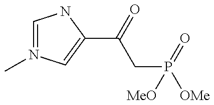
C1=N(C)C=C(C(CP(=O)([OMe])[MeO])=O)N1
